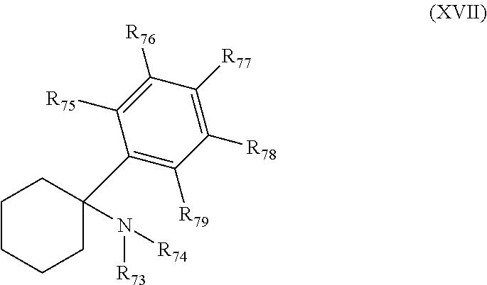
C1CCCC(C2=C([R79])C([R78])=C([R77])C([R76])=C2[R75])(N([R73])[R74])C1
